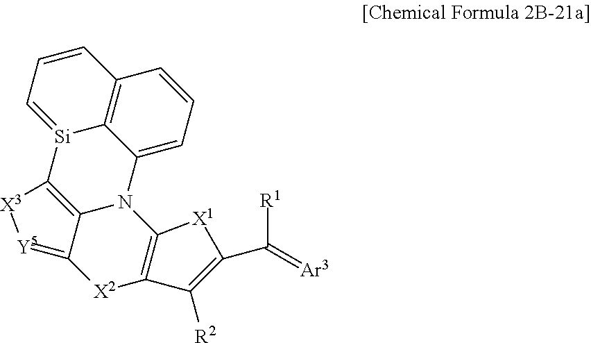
C12=[Y5][X3]C3=C1N(C1=C([X2]2)C([R2])=C(C([R1])=[Ar3])[X1]1)C1=CC=CC2=C1[Si]3=CC=C2
